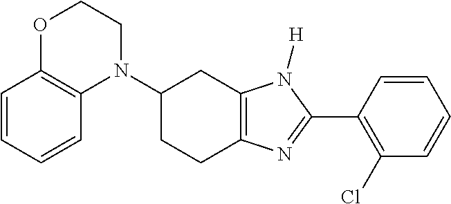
C12=C(N(C3CCC4=C(C3)N([H])C(C3=C(Cl)C=CC=C3)=N4)CCO1)C=CC=C2
